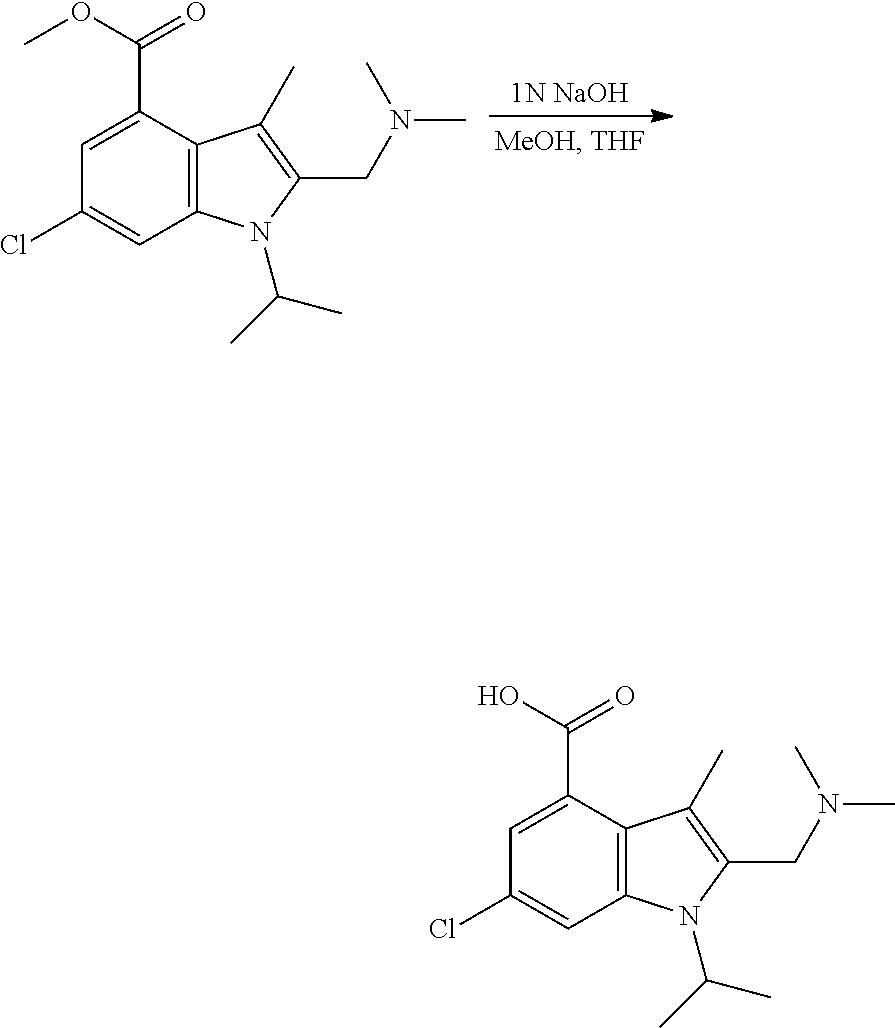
C1=C(C(OC)=O)C2=C(C=C1Cl)N(C(C)C)C(CN(C)C)=C2C.[1N NaOH].C1=C(C(O)=O)C2=C(C=C1Cl)N(C(C)C)C(CN(C)C)=C2C
